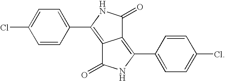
C12=C(C3=CC=C(Cl)C=C3)NC(=O)C1=C(C1=CC=C(Cl)C=C1)NC2=O
